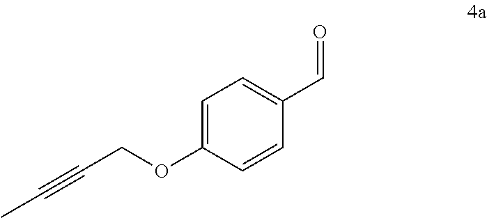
C1=C(OCC#CC)C=CC(C=O)=C1
